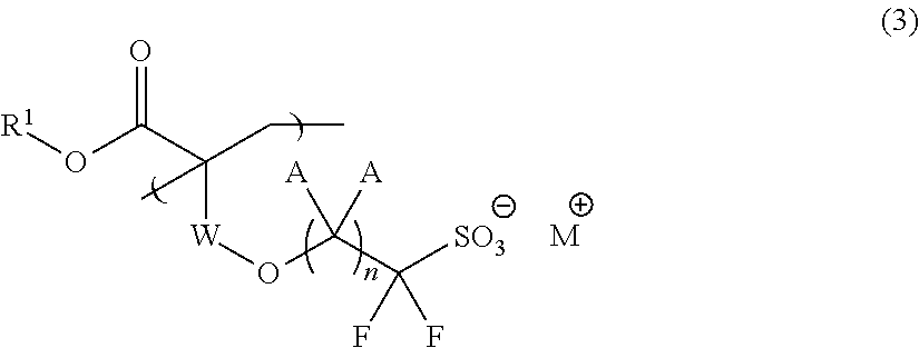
O=C(C(CC)([W]OC(C([SO3])(F)F)([A])[A])C)O[R1].[M]
